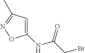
C1(NC(CBr)=O)=CC(C)=NO1
